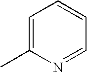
C1=C(C)N=CC=C1
